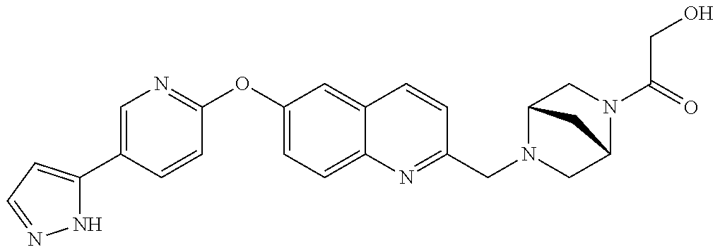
N1C(C2=CN=C(OC3=CC=C4C(=C3)C=CC(CN3CC5N(C(CO)=O)CC3C5)=N4)C=C2)=CC=N1
